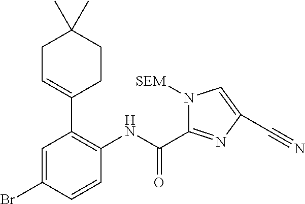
C1=C(Br)C=CC(NC(=O)C2=NC(C#N)=CN2[SEM])=C1C1=CCC(C)(C)CC1
